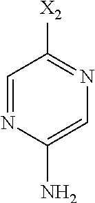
C1=NC(N)=CN=C1[X2]
